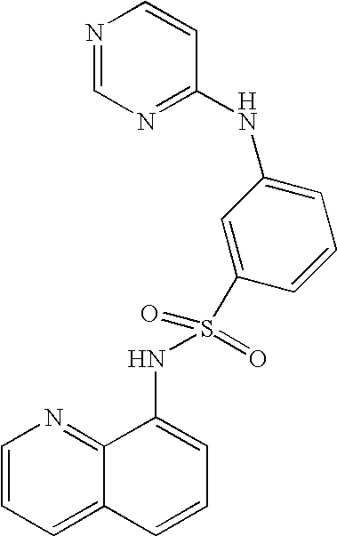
C1=CC=C2C(=N1)C(NS(=O)(=O)C1=CC(NC3=NC=NC=C3)=CC=C1)=CC=C2
